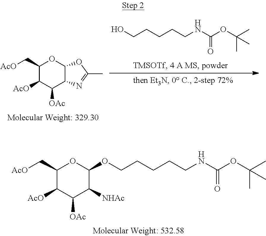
OCCCCCNC(OC(C)(C)C)=O.C([AcO])C1OC2C(C([OAc])C1[AcO])N=C(C)O2.C([AcO])C1OC(OCCCCCNC(OC(C)(C)C)=O)C([NHAc])C([OAc])C1[AcO]
